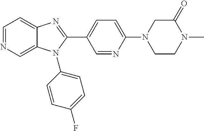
C1=NC=C2C(=C1)N=C(C1=CC=C(N3CCN(C)C(=O)C3)N=C1)N2C1=CC=C(F)C=C1
